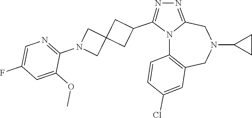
N12C3=C(CN(C4CC4)CC1=NN=C2C1CC2(C1)CN(C1=NC=C(F)C=C1OC)C2)C=C(Cl)C=C3
